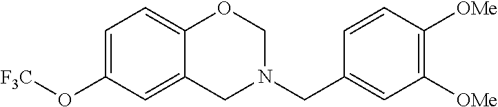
C1=C(O[F3C])C=C2C(=C1)OCN(CC1=CC([OMe])=C([OMe])C=C1)C2
